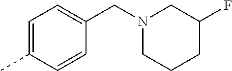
C1=C(C)C=CC(CN2CC(F)CCC2)=C1
